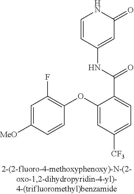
C1=CC(NC(C2=CC=C([CF3])C=C2OC2=C(F)C=C([MeO])C=C2)=O)=CC(=O)N1
